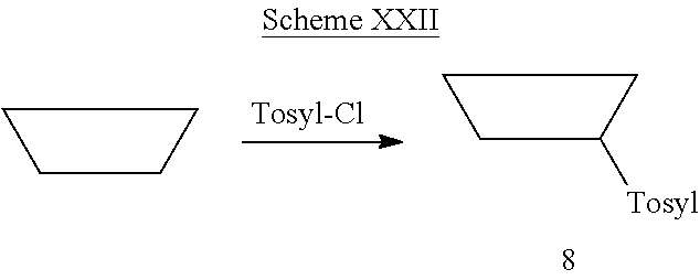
C1CCC1.C1C([Tosyl])CC1
